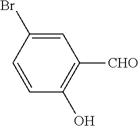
C1=C(Br)C=CC(O)=C1[CHO]
